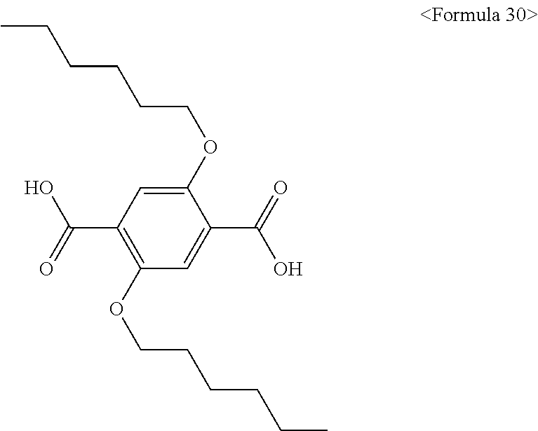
C1(OCCCCCC)=CC(C(=O)O)=C(OCCCCCC)C=C1C(=O)O
